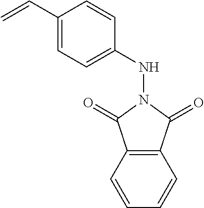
C(C1=CC=C(NN2C(=O)C3=C(C2=O)C=CC=C3)C=C1)=C
